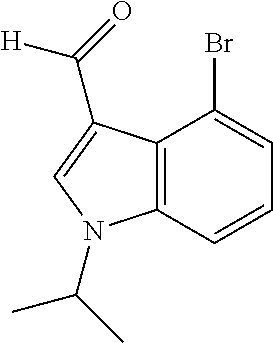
BrC1=CC=CC2=C1C(C(=O)[H])=CN2C(C)C
